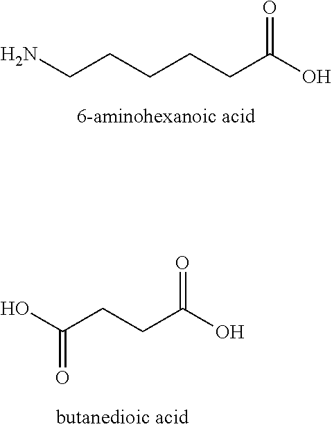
NCCCCCC(O)=O.OC(CCC(O)=O)=O
